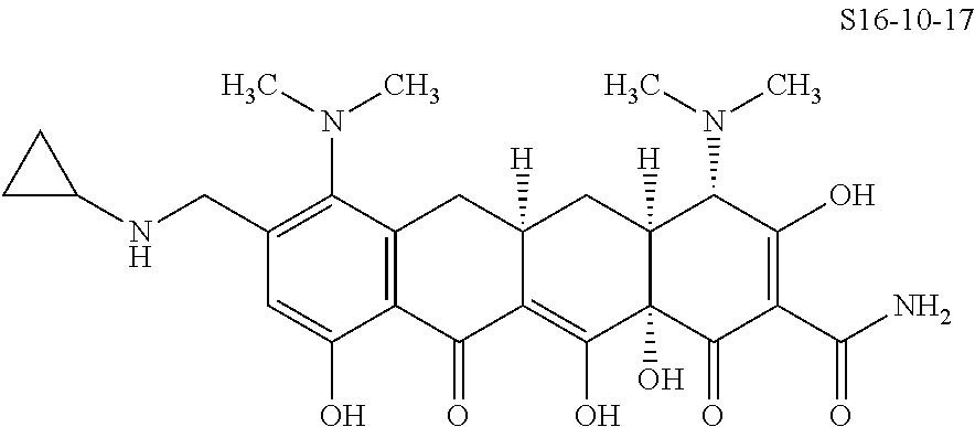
C12=C(C(=O)C3=C(O)C4(O)C([H])(CC3([H])C1)C(N(C)C)C(O)=C(C(N)=O)C4=O)C(O)=CC(CNC1CC1)=C2N(C)C
